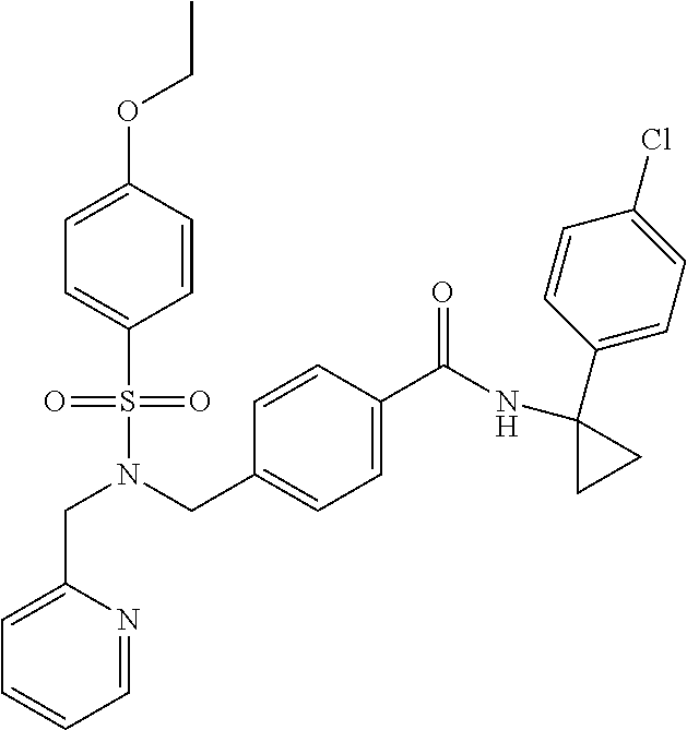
C(N(CC1=CC=C(C(NC2(C3=CC=C(Cl)C=C3)CC2)=O)C=C1)S(=O)(=O)C1=CC=C(OCC)C=C1)C1=CC=CC=N1
